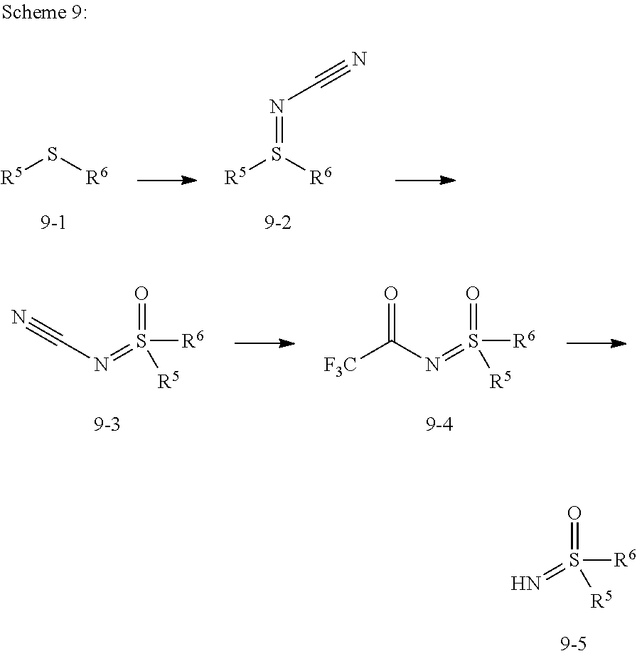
N=S([R6])(=O)[R5].[R5]S[R6].[R5]S([R6])=NC#N.C(N=S([R6])(=O)[R5])#N.C(N=S([R6])(=O)[R5])([F3C])=O
